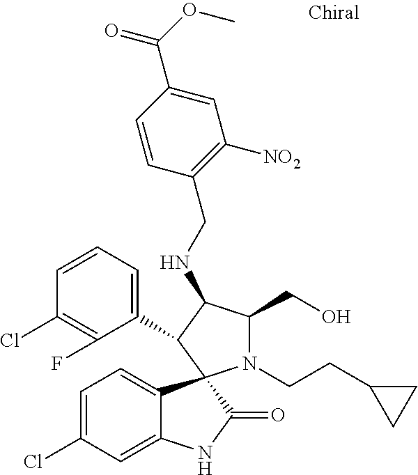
C1=C(Cl)C=C2C(=C1)C1(C(=O)N2)N(CCC2CC2)C(CO)C(NCC2=C([NO2])C=C(C(OC)=O)C=C2)C1C1=CC=CC(Cl)=C1F
